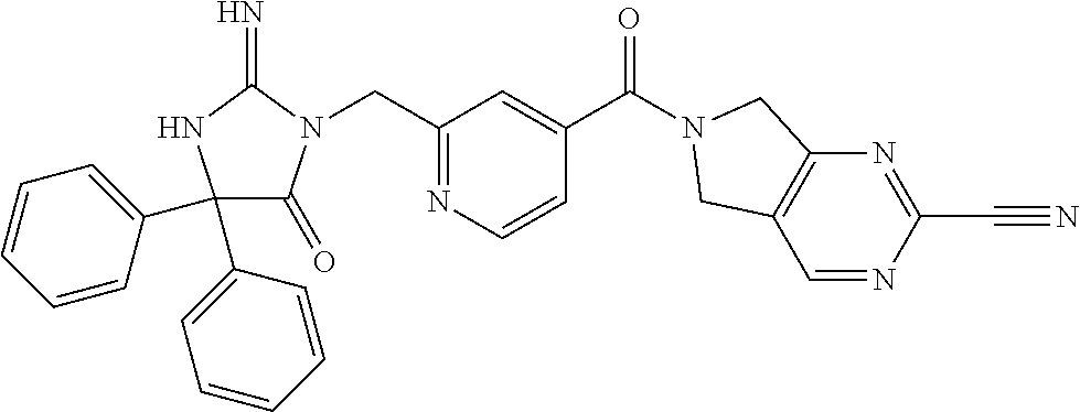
C1(C2=CC=CC=C2)(C2=CC=CC=C2)C(=O)N(CC2=NC=CC(C(=O)N3CC4=C(C=NC(C#N)=N4)C3)=C2)C(=N)N1
